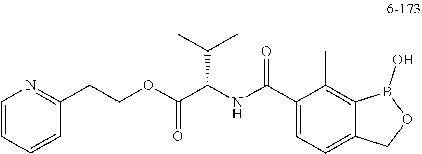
C1(C(NC(C(OCCC2=NC=CC=C2)=O)C(C)C)=O)=CC=C2C(=C1C)B(O)OC2
